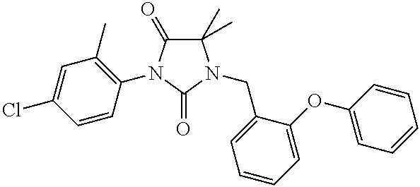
C1(C)(C)C(=O)N(C2=C(C)C=C(Cl)C=C2)C(=O)N1CC1=CC=CC=C1OC1=CC=CC=C1
